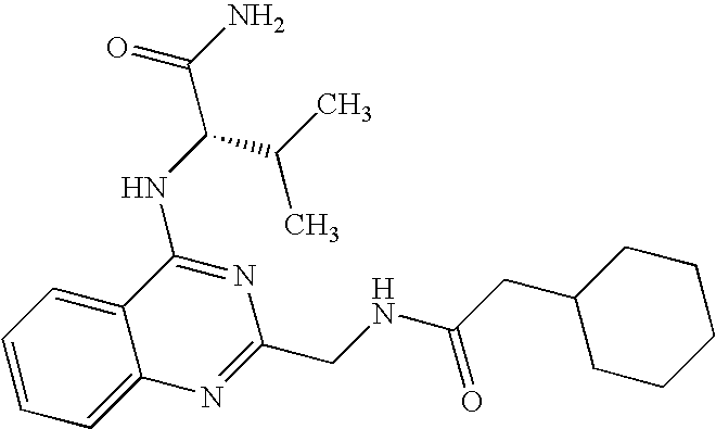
C1=CC=C2C(=C1)N=C(CNC(CC1CCCCC1)=O)N=C2NC(C(C)C)C(N)=O
